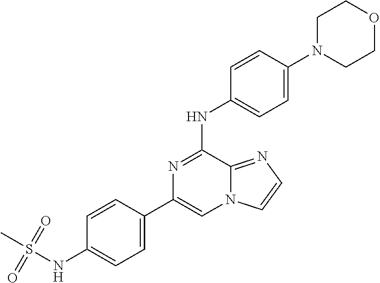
C1(C2=CC=C(NS(C)(=O)=O)C=C2)=CN2C(=NC=C2)C(NC2=CC=C(N3CCOCC3)C=C2)=N1
